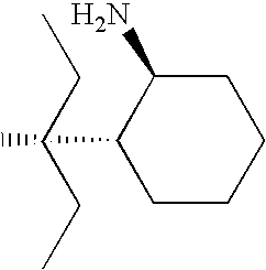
C1(C)CCCCC1N.CCCCC
